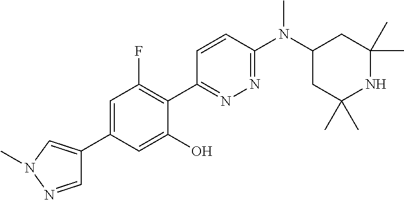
C1(C2=CN(C)N=C2)=CC(F)=C(C2=NN=C(N(C3CC(C)(C)NC(C)(C)C3)C)C=C2)C(O)=C1
